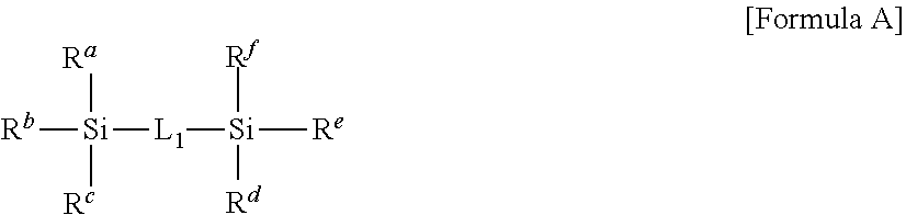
[Rb][Si]([Ra])([Rc])[L1][Si]([Rf])([Rd])[Re]
